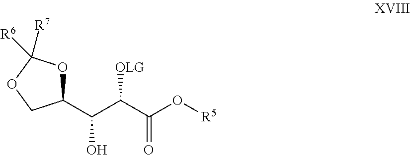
O1C(C(C(C(O[R5])=O)[OLG])O)COC1([R6])[R7]
